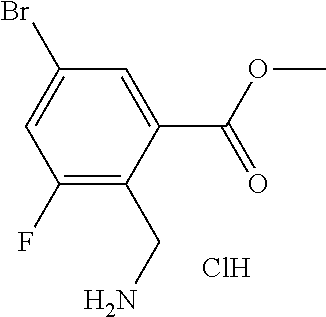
Cl.C1(C(OC)=O)=CC(Br)=CC(F)=C1CN
